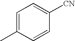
C1=C(C)C=CC([CN])=C1
